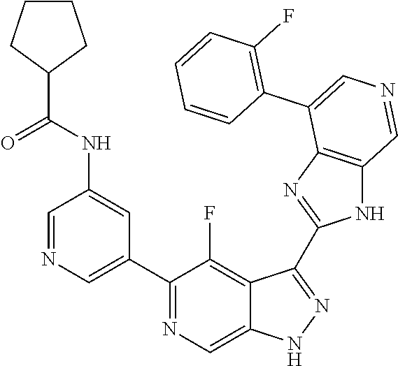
C1(C2=CN=CC(NC(C3CCCC3)=O)=C2)=NC=C2C(=C1F)C(C1=NC3=C(N1)C=NC=C3C1=C(F)C=CC=C1)=NN2
